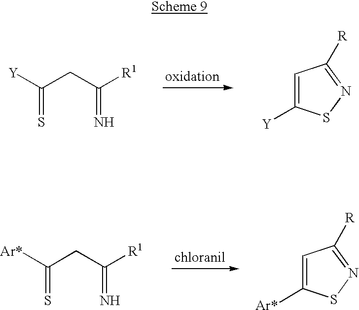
[Y]C(CC([R1])=N)=S.C1=C([Y])SN=C1[R].[Ar*]C(CC([R1])=N)=S.C1=C([Ar*])SN=C1[R]
